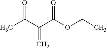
CC(C(C(OCC)=O)=C)=O
